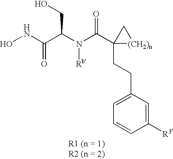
C1(CCC2(C(N(C(C(NO)=O)CO)[Rb])=O)[(CH2)n]C2)=CC=CC([R3])=C1
